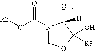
[R2]OC(N1COC(O)([R3])C1([H])C)=O
